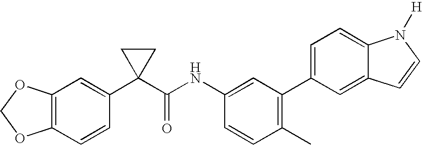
C1=CC(C)=C(C2=CC=C3C(=C2)C=CN3[H])C=C1NC(C1(C2=CC3=C(C=C2)OCO3)CC1)=O
